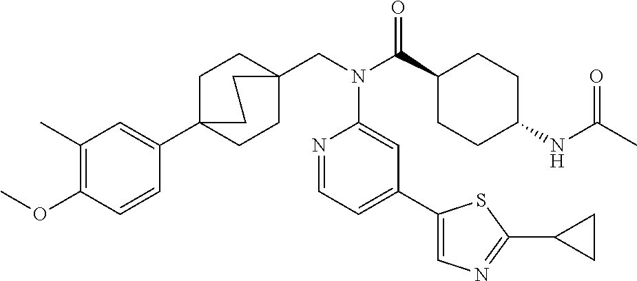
C1(C)=C(OC)C=CC(C23CCC(CN(C(C4CCC(NC(C)=O)CC4)=O)C4=CC(C5=CN=C(C6CC6)S5)=CC=N4)(CC2)CC3)=C1
